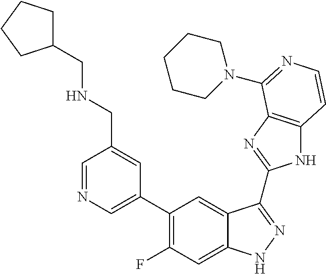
C1=C(C2=C(F)C=C3C(=C2)C(C2=NC4=C(N2)C=CN=C4N2CCCCC2)=NN3)C=C(CNCC2CCCC2)C=N1
